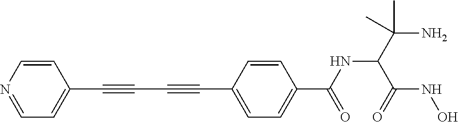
C1=CN=CC=C1C#CC#CC1=CC=C(C(NC(C(C)(C)N)C(NO)=O)=O)C=C1
